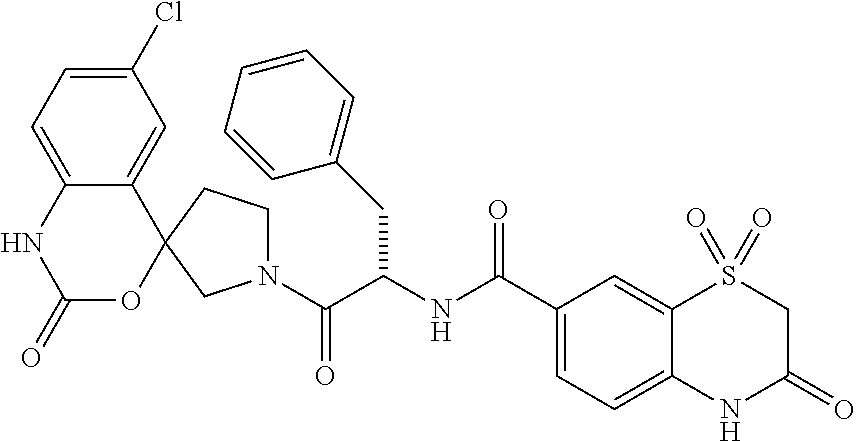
C1(Cl)=CC=C2C(=C1)C1(OC(=O)N2)CCN(C(C(NC(C2=CC=C3C(=C2)S(=O)(=O)CC(=O)N3)=O)CC2=CC=CC=C2)=O)C1
